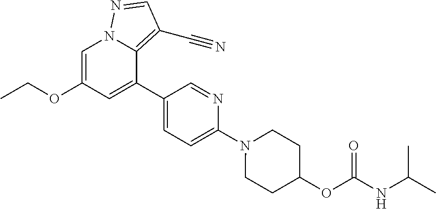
C1=C(OCC)C=C(C2=CC=C(N3CCC(OC(NC(C)C)=O)CC3)N=C2)C2=C(C#N)C=NN12
